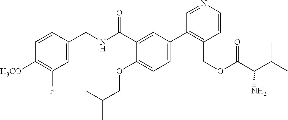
C1=C(CNC(C2=CC(C3=C(COC(C(C(C)C)N)=O)C=CN=C3)=CC=C2OCC(C)C)=O)C=CC([H3CO])=C1F
